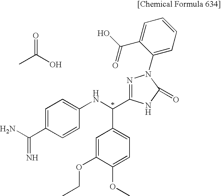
C1=C(C(N)=N)C=CC(NC(C2=CC=C(OC)C(OCC)=C2)C2=NN(C3=CC=CC=C3C(O)=O)C(=O)N2)=C1.O=C(O)C
